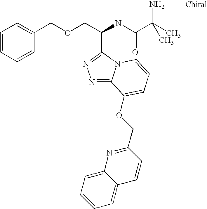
C1=CC=CC(COCC(NC(C(N)(C)C)=O)C2=NN=C3N2C=CC=C3OCC2=NC3=CC=CC=C3C=C2)=C1
